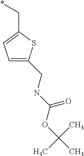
C1=C(CNC(OC(C)(C)C)=O)SC(C*)=C1
